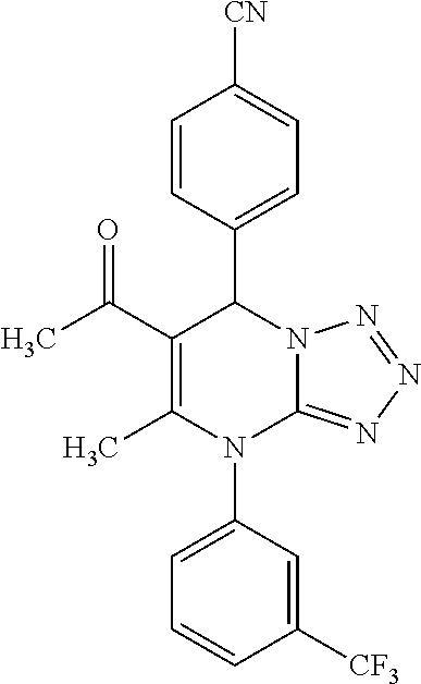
C1=CC(C2C(C(C)=O)=C(C)N(C3=CC=CC([CF3])=C3)C3=NN=NN23)=CC=C1[CN]
